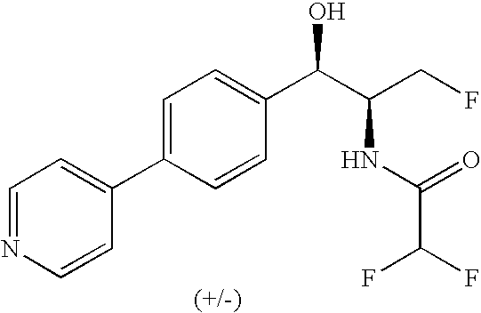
C1=CN=CC=C1C1=CC=C(C(C(CF)NC(C(F)F)=O)O)C=C1
